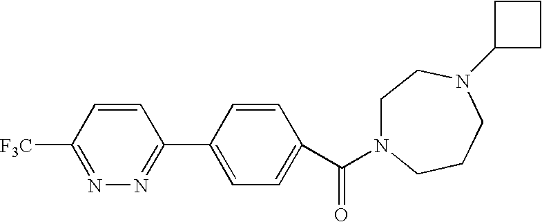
C1(C(=O)N2CCN(C3CCC3)CCC2)=CC=C(C2=NN=C([F3C])C=C2)C=C1
